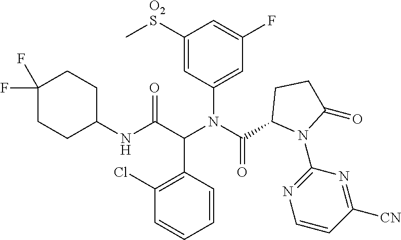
C1(NC(C(N(C(=O)C2N(C3=NC=CC([CN])=N3)C(=O)CC2)C2=CC(F)=CC([O2S]C)=C2)C2=C(Cl)C=CC=C2)=O)CCC(F)(F)CC1
